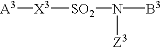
[A3][X3][SO2]N([B3])[Z3]
